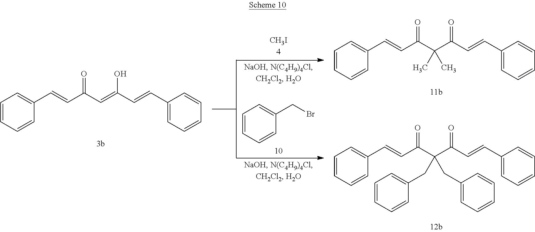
C1=CC=CC(C=CC(C=C(C=CC2=CC=CC=C2)O)=O)=C1.C1=CC=CC(CBr)=C1.C1=CC=CC(C=CC(C(C(C=CC2=CC=CC=C2)=O)(C)C)=O)=C1.C1=CC=CC(C=CC(C(C(C=CC2=CC=CC=C2)=O)(CC2=CC=CC=C2)CC2=CC=CC=C2)=O)=C1
